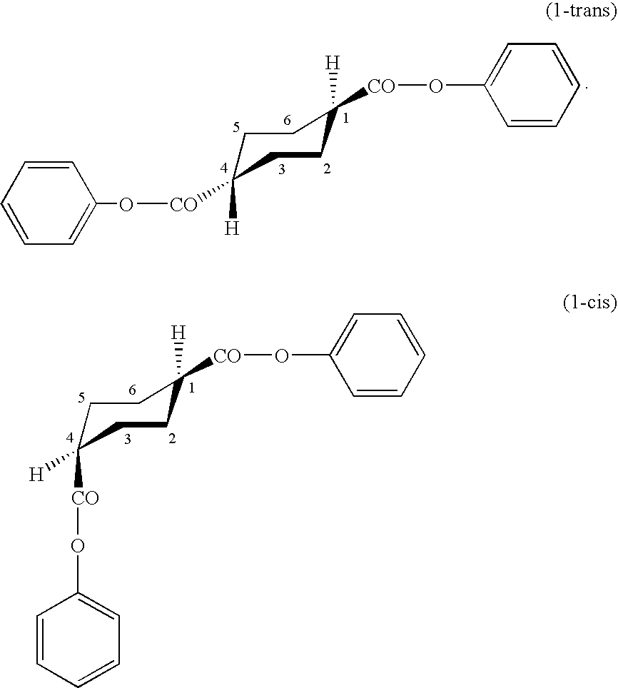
C1=CC=CC=C1O[CO]C1([H])CCC([CO]OC2=CC=CC=C2)([H])CC1.[H]C1([CO]OC2=CC=CC=C2)CCC([CO]OC2=CC=CC=C2)([H])CC1
